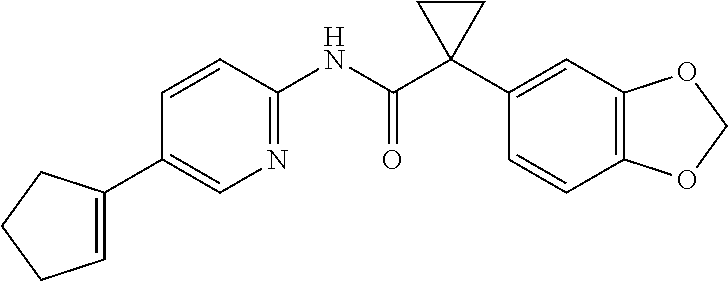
C1=C(C2=CN=C(NC(C3(C4=CC5=C(C=C4)OCO5)CC3)=O)C=C2)CCC1
